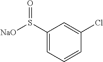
C1(S([NaO])=O)=CC=CC(Cl)=C1
